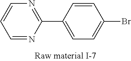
C1=NC(C2=CC=C(Br)C=C2)=NC=C1
